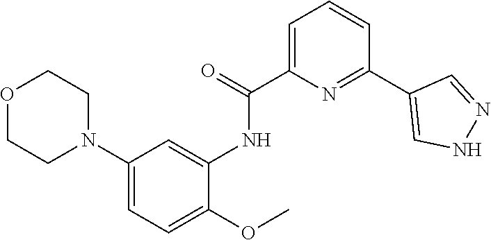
O1CCN(C2=CC=C(OC)C(NC(C3=CC=CC(C4=CNN=C4)=N3)=O)=C2)CC1
